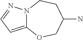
C12=CC=NN1CCC(N)CO2
